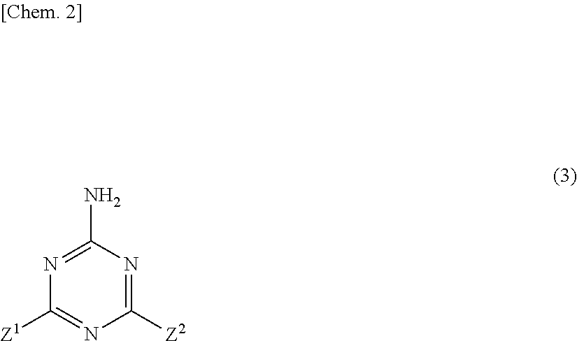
C1([Z2])=NC(N)=NC([Z1])=N1
